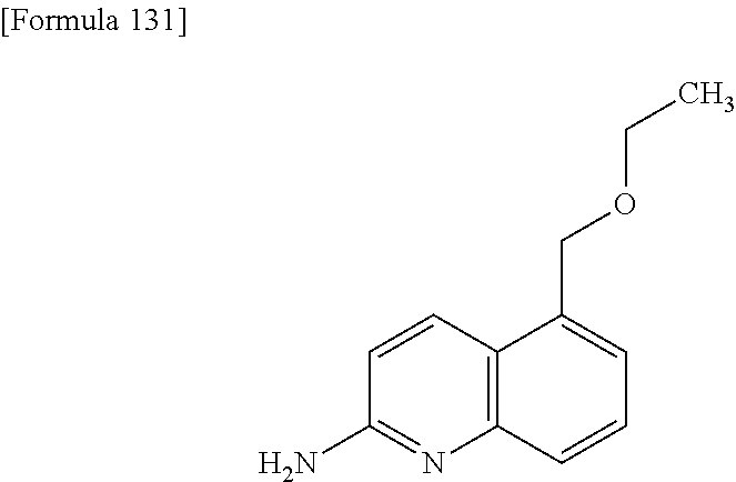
NC1=NC2=C(C=C1)C(COCC)=CC=C2
